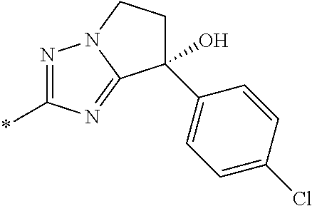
N1=C(*)N=C2N1CCC2(C1=CC=C(Cl)C=C1)O
